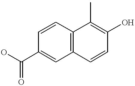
C1=CC(C(=O)O)=CC2=C1C(C)=C(O)C=C2
